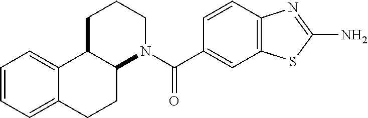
C12C(CCCN1C(C1=CC3=C(C=C1)N=C(N)S3)=O)C1=CC=CC=C1CC2
